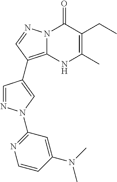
N12C(=C(C3=CN(C4=NC=CC(N(C)C)=C4)N=C3)C=N1)NC(C)=C(CC)C2=O
